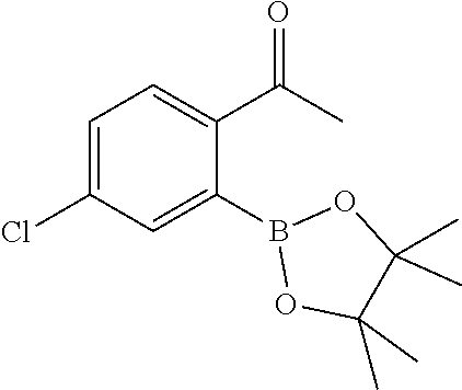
O1C(C)(C)C(C)(C)OB1C1=CC(Cl)=CC=C1C(=O)C
